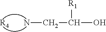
NCC(O)[R1].[R4]
